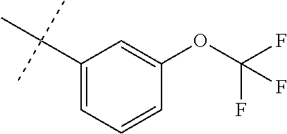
C1(C(C)(C)C)=CC=CC(OC(F)(F)F)=C1
